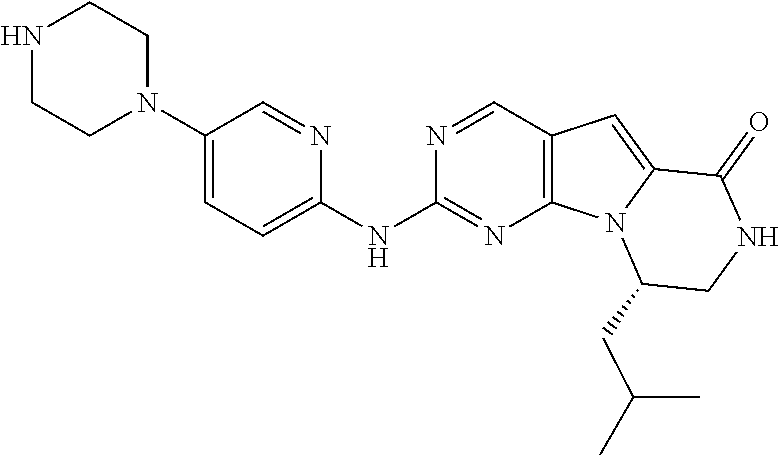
N1=CC2=C(N=C1NC1=CC=C(N3CCNCC3)C=N1)N1C(=C2)C(=O)NCC1CC(C)C
